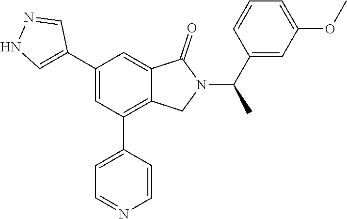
C1(C2=CNN=C2)=CC(C2=CC=NC=C2)=C2C(=C1)C(=O)N(C(C1=CC(OC)=CC=C1)C)C2
